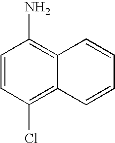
C1=CC(Cl)=C2C(=C1N)C=CC=C2
